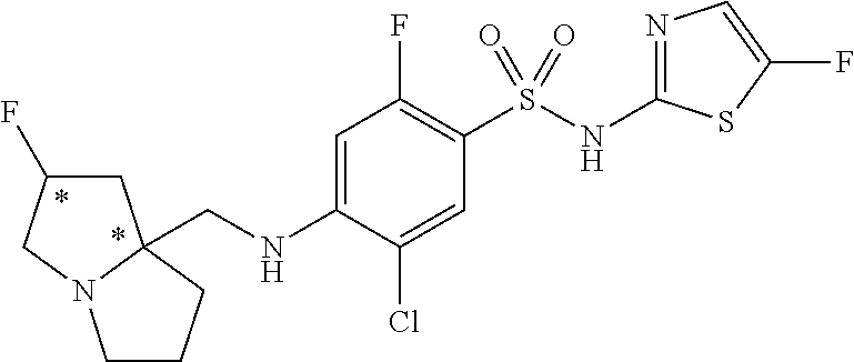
C1C(F)CN2C1(CNC1=CC(F)=C(S(NC3=NC=C(F)S3)(=O)=O)C=C1Cl)CCC2
